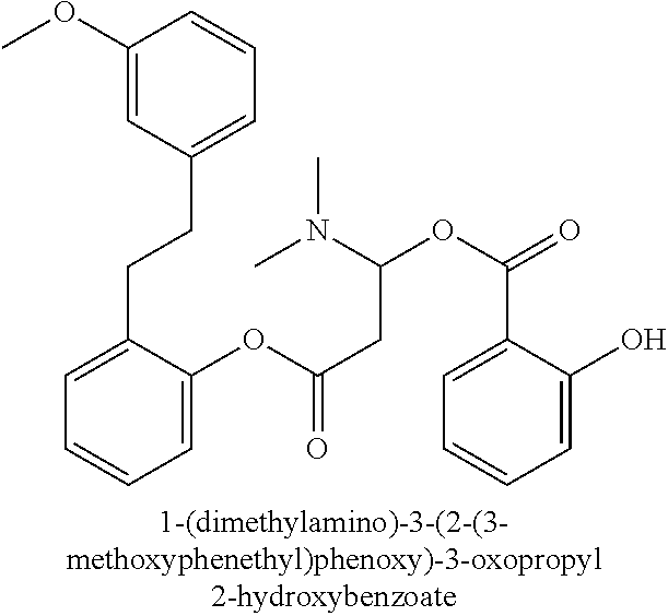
C1(OC)=CC(CCC2=CC=CC=C2OC(CC(OC(=O)C2=CC=CC=C2O)N(C)C)=O)=CC=C1
